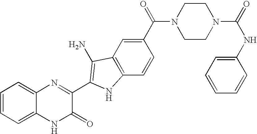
C1=C2C(=CC=C1)N=C(C1=C(N)C3=C(C=CC(C(=O)N4CCN(C(=O)NC5=CC=CC=C5)CC4)=C3)N1)C(=O)N2
